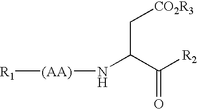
C(C(C([R2])=O)N[(AA)][R1])[CO2R3]
